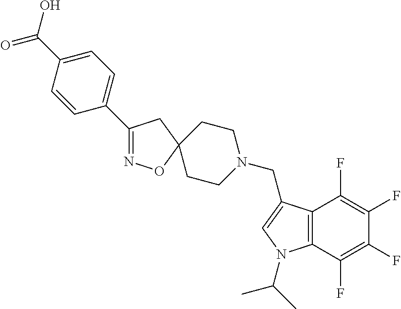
C1(C2=CC=C(C(=O)O)C=C2)=NOC2(C1)CCN(CC1=CN(C(C)C)C3=C1C(F)=C(F)C(F)=C3F)CC2
